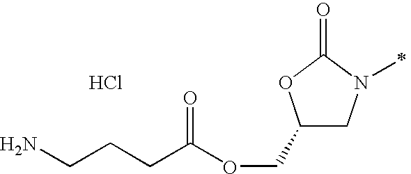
C1(COC(CCCN)=O)CN(C)C(=O)O1.Cl
